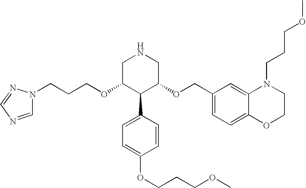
C(OC1C(C2=CC=C(OCCCOC)C=C2)C(OCC2=CC=C3C(=C2)N(CCCOC)CCO3)CNC1)CCN1C=NC=N1
